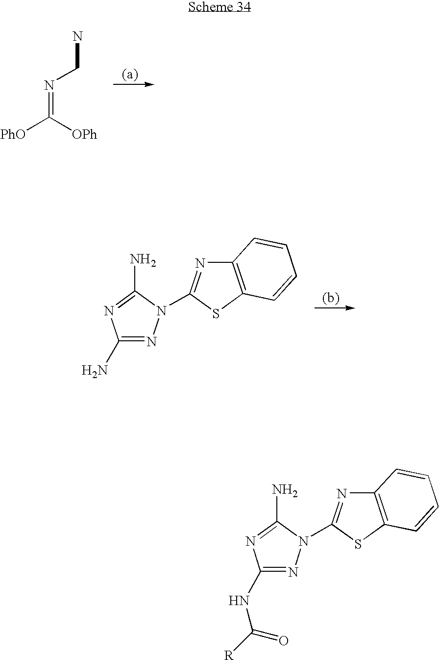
[PhO]C([OPh])=NCN.C1(N)=NN(C2=NC3=C(S2)C=CC=C3)C(N)=N1.C1(NC([R])=O)=NN(C2=NC3=C(S2)C=CC=C3)C(N)=N1
